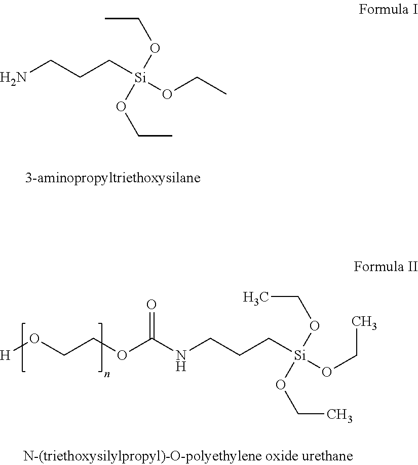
NCCC[Si](OCC)(OCC)OCC.N(CCC[Si](OCC)(OCC)OCC)C(OCCO[H])=O
